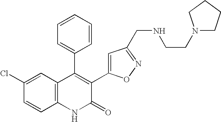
C1(Cl)=CC2=C(C=C1)NC(=O)C(C1=CC(CNCCN3CCCC3)=NO1)=C2C1=CC=CC=C1
